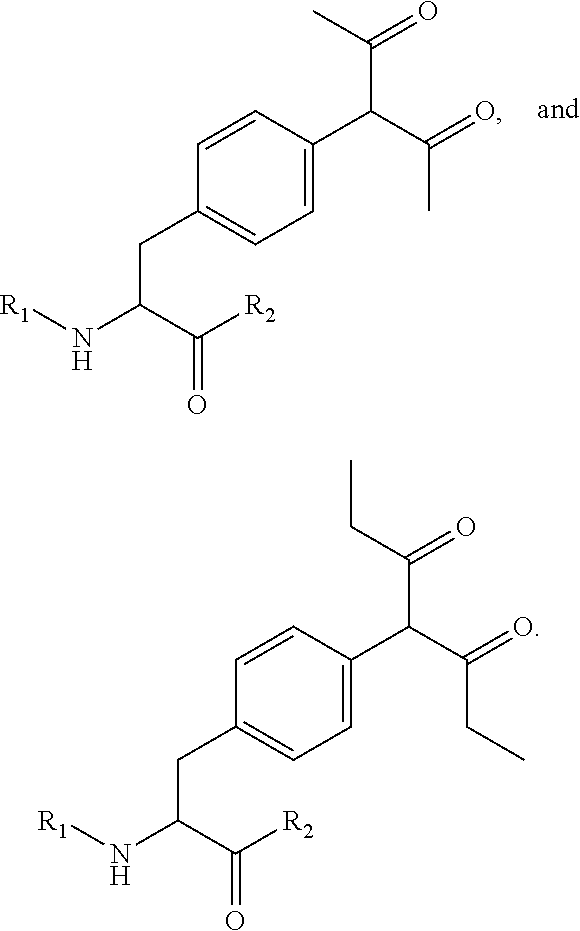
[R1]NC(C([R2])=O)CC1=CC=C(C(C(=O)C)C(C)=O)C=C1.[R1]NC(C([R2])=O)CC1=CC=C(C(C(=O)CC)C(CC)=O)C=C1
